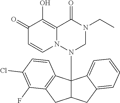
C1(=O)C=CN2C(=C1O)C(=O)N(CC)CN2C12C(CC3=CC=CC=C13)CC1=C2C=CC(Cl)=C1F
